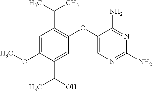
C1=C(OC)C(C(O)C)=CC(OC2=CN=C(N)N=C2N)=C1C(C)C
